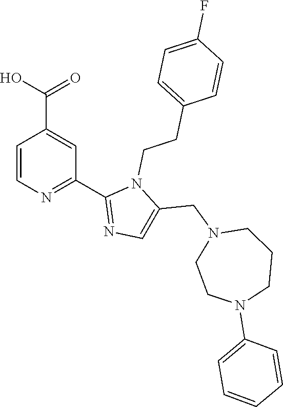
C1=CN=C(C2=NC=C(CN3CCN(C4=CC=CC=C4)CCC3)N2CCC2=CC=C(F)C=C2)C=C1C(O)=O
